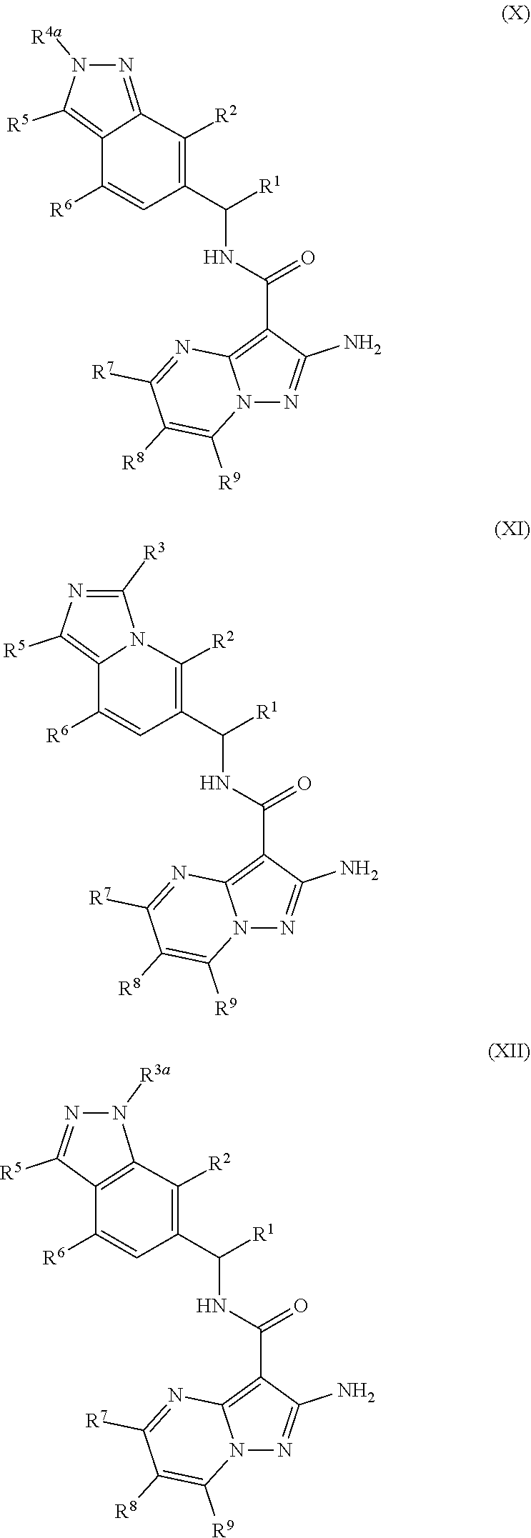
[R4a]N1N=C2C([R2])=C(C(NC(C3=C4N(N=C3N)C([R9])=C([R8])C([R7])=N4)=O)[R1])C=C([R6])C2=C1[R5].C1(C(NC(C2=C3N(N=C2N)C([R9])=C([R8])C([R7])=N3)=O)[R1])=C([R2])N2C([R3])=NC([R5])=C2C([R6])=C1.C1(C(NC(C2=C3N(N=C2N)C([R9])=C([R8])C([R7])=N3)=O)[R1])=C([R2])C2=C(C([R6])=C1)C([R5])=NN2[R3a]
